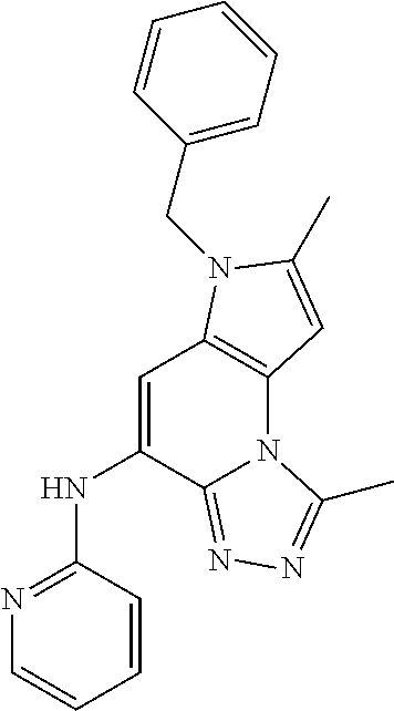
C1=C(NC2=NC=CC=C2)C2=NN=C(C)N2C2=C1N(CC1=CC=CC=C1)C(C)=C2
